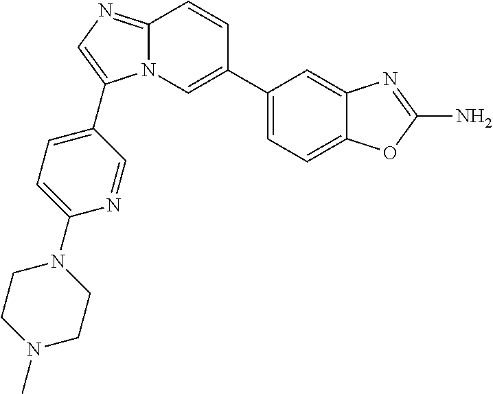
C1(C2=CN3C(=NC=C3C3=CC=C(N4CCN(C)CC4)N=C3)C=C2)=CC=C2C(=C1)N=C(N)O2
